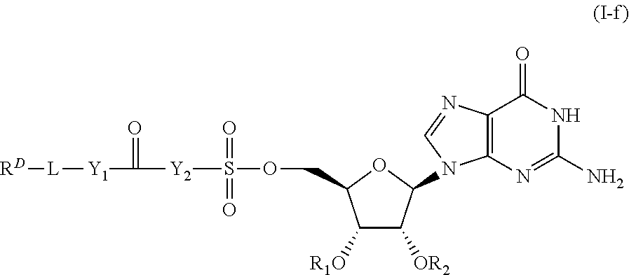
[RD][L][Y1]C([Y2]S(OCC1C([R1O])C([OR2])C(N2C3=C(C(=O)NC(N)=N3)N=C2)O1)(=O)=O)=O
